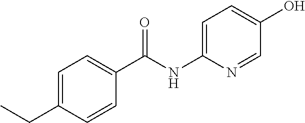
C1(C(NC2=CC=C(O)C=N2)=O)=CC=C(CC)C=C1
